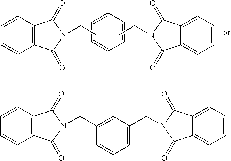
C1=CC=C2C(=C1)C(=O)N(CC)C2=O.C12=C(C(=O)N(CC)C1=O)C=CC=C2.C1=CC=CC=C1.C12=C(C(=O)N(CC3=CC(CN4C(=O)C5=CC=CC=C5C4=O)=CC=C3)C1=O)C=CC=C2
